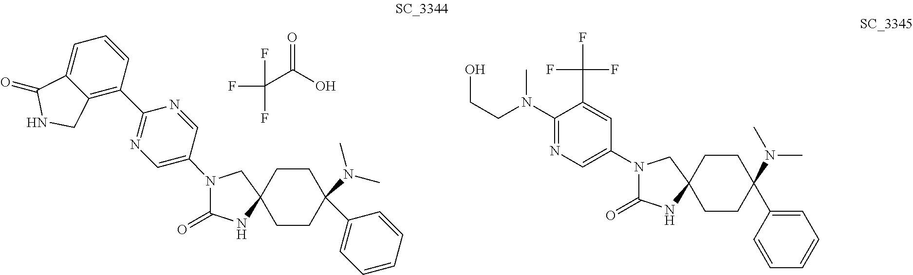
N1(C2=CN=C(C3=C4C(=CC=C3)C(=O)NC4)N=C2)C(=O)NC2(C1)CCC(N(C)C)(C1=CC=CC=C1)CC2.FC(F)(F)C(O)=O.N1(C2=CN=C(N(CCO)C)C(C(F)(F)F)=C2)C(=O)NC2(C1)CCC(N(C)C)(C1=CC=CC=C1)CC2
